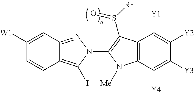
C1([W1])=CC2=NN(C3=C(S(=O)[R1])C4=C(C([Y4])=C([Y3])C([Y2])=C4[Y1])N3[Me])C(I)=C2C=C1
